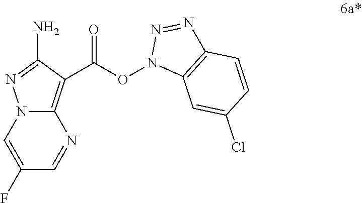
N1(OC(=O)C2=C3N(N=C2N)C=C(F)C=N3)C2=C(N=N1)C=CC(Cl)=C2
